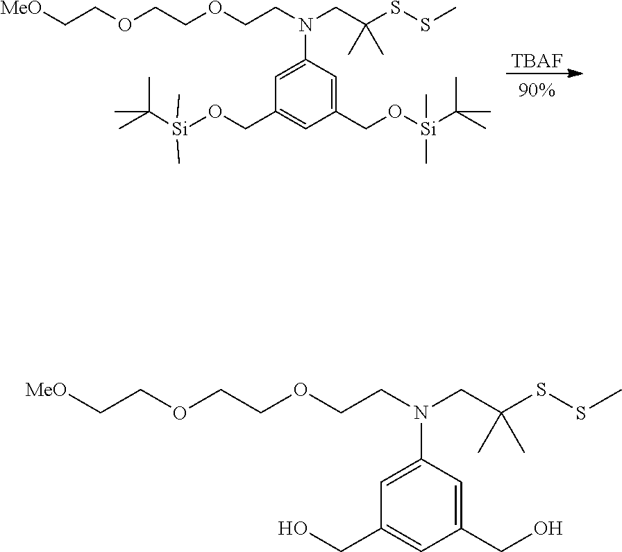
[TBAF].[MeO]CCOCCOCCN(C1=CC(CO[Si](C(C)(C)C)(C)C)=CC(CO[Si](C(C)(C)C)(C)C)=C1)CC(SSC)(C)C.[MeO]CCOCCOCCN(C1=CC(CO)=CC(CO)=C1)CC(SSC)(C)C
